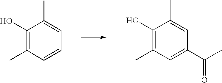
C1(O)=C(C)C=CC=C1C.C1(O)=C(C)C=C(C(=O)C)C=C1C
